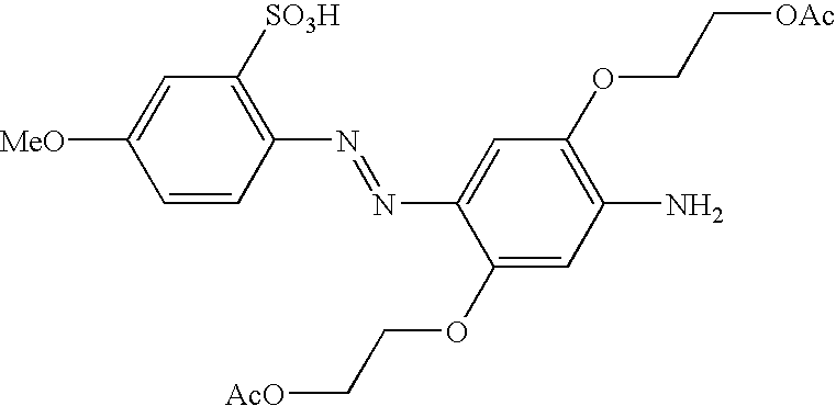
C1=C([MeO])C=CC(N=NC2=CC(OCC[OAc])=C(N)C=C2OCC[AcO])=C1[SO3H]
